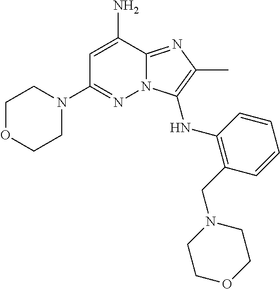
C1=C(N)C2=NC(C)=C(NC3=C(CN4CCOCC4)C=CC=C3)N2N=C1N1CCOCC1
